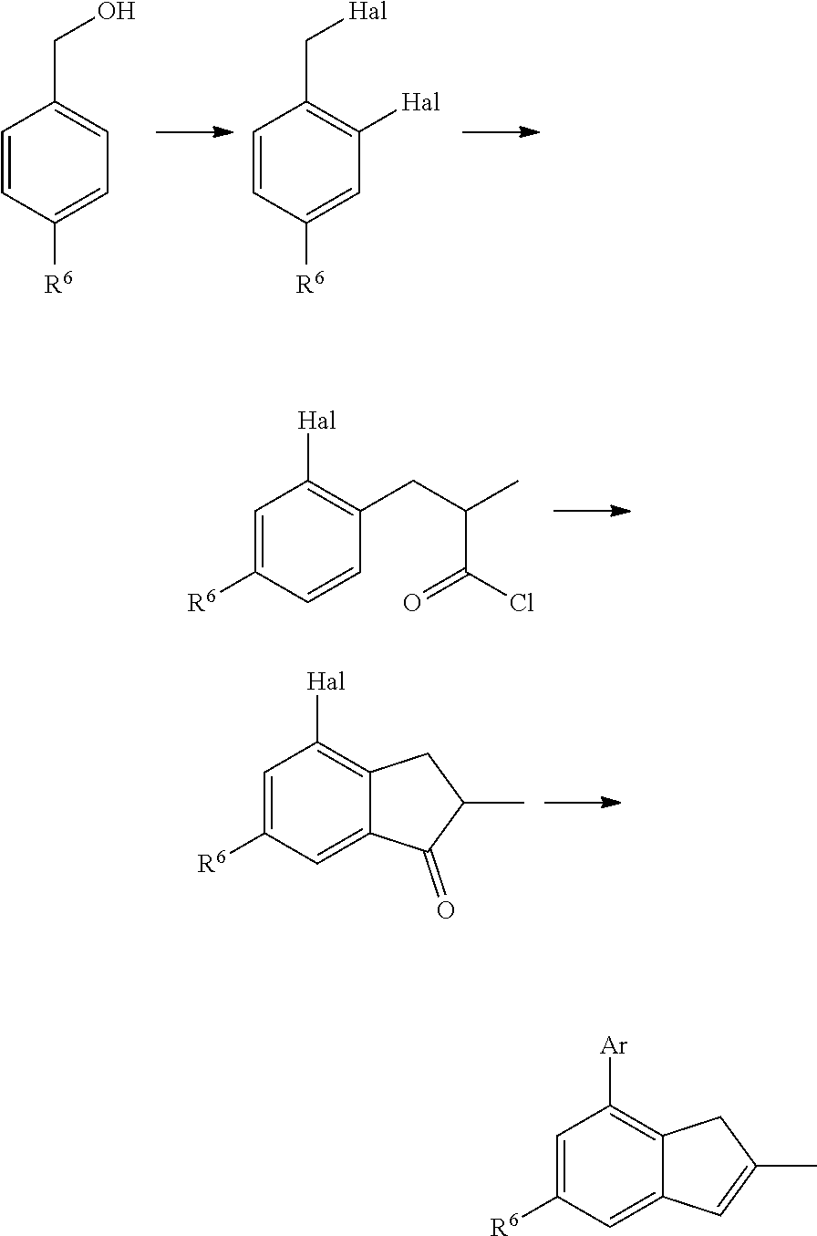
C1=CC([R6])=CC=C1CO.C1=CC([R6])=CC([Hal])=C1C[Hal].C1=C([R6])C=CC(CC(C(=O)Cl)C)=C1[Hal].C1=C([R6])C=C2C(=C1[Hal])CC(C)C2=O.C1=C([R6])C=C2C(=C1[Ar])CC(C)=C2
